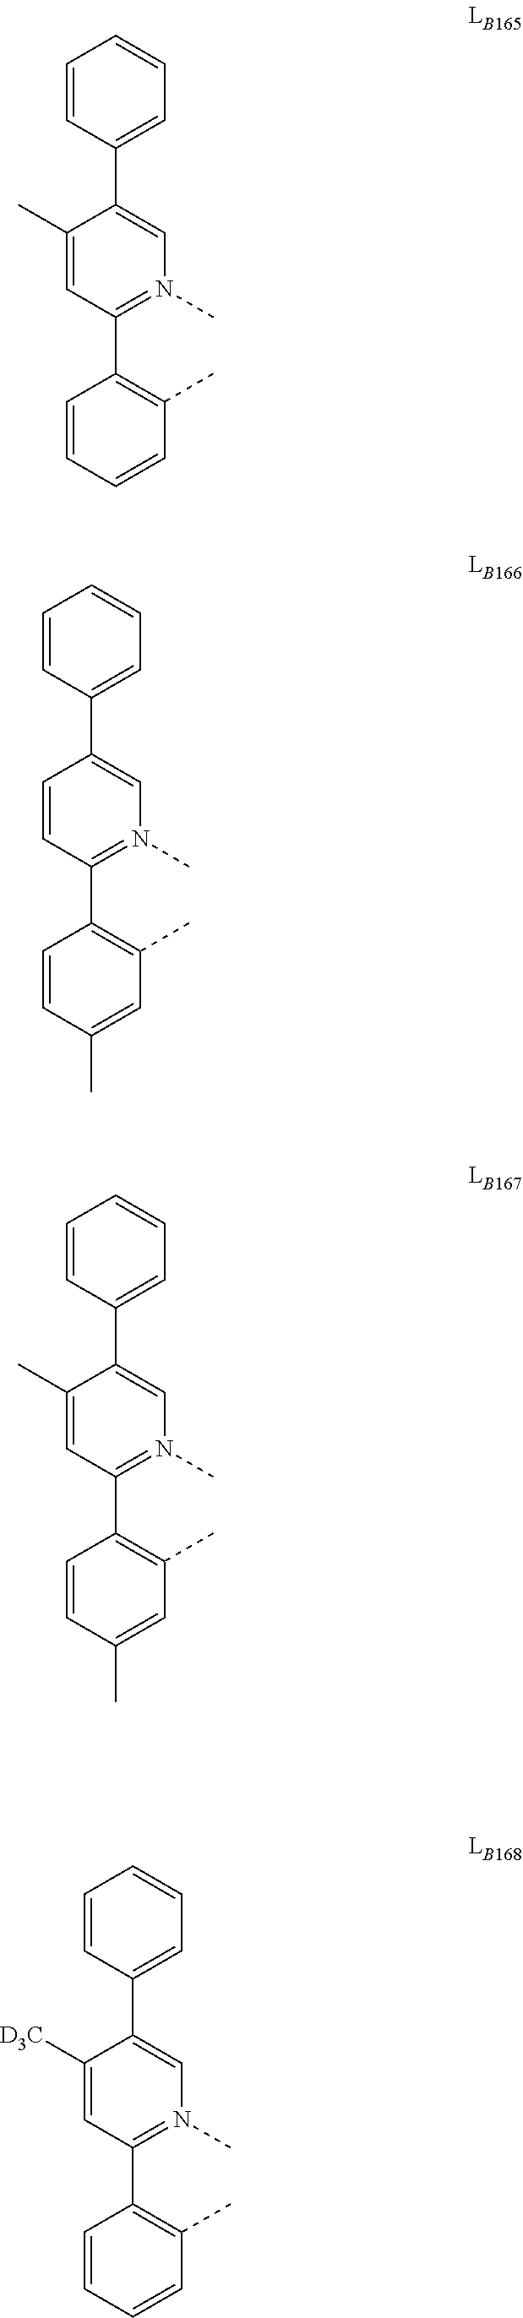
C1=CC(C)=C(C2=N(C)C=C(C3=CC=CC=C3)C([D3C])=C2)C=C1.C1(C)=CC(C)=C(C2=N(C)C=C(C3=CC=CC=C3)C(C)=C2)C=C1.C1(C)=CC(C)=C(C2=N(C)C=C(C3=CC=CC=C3)C=C2)C=C1.C1=CC(C)=C(C2=N(C)C=C(C3=CC=CC=C3)C(C)=C2)C=C1
